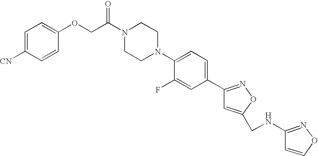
O=C(N1CCN(C2=CC=C(C3=NOC(CNC4=NOC=C4)=C3)C=C2F)CC1)COC1=CC=C([CN])C=C1
